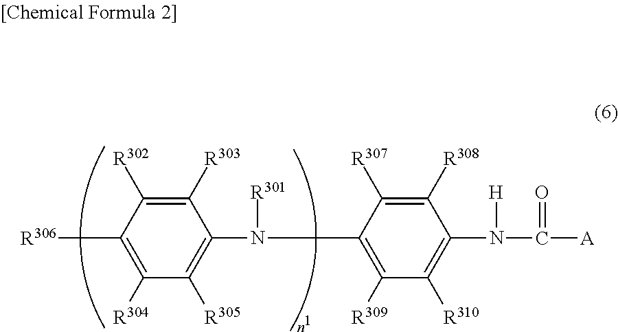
C1([R303])=C([R302])C([R306])=C([R304])C([R305])=C1N(C1=C([R309])C([R310])=C(N(C([A])=O)[H])C([R308])=C1[R307])[R301]
